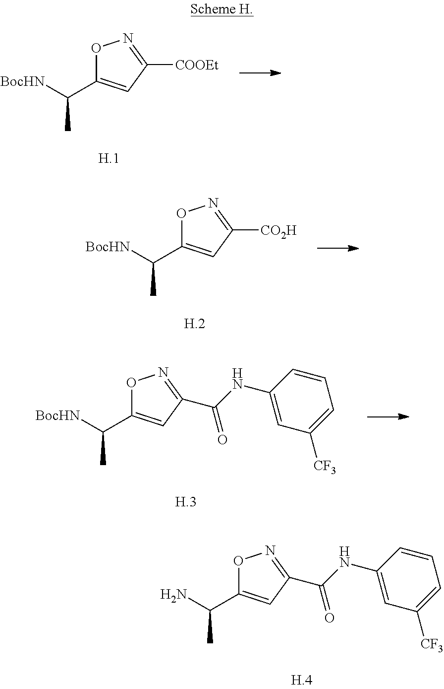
O1C(C([BocHN])C)=CC([COOEt])=N1.O1C(C([BocHN])C)=CC([CO2H])=N1.O1C(C([BocHN])C)=CC(C(NC2=CC([CF3])=CC=C2)=O)=N1.O1C(C(N)C)=CC(C(NC2=CC([CF3])=CC=C2)=O)=N1
